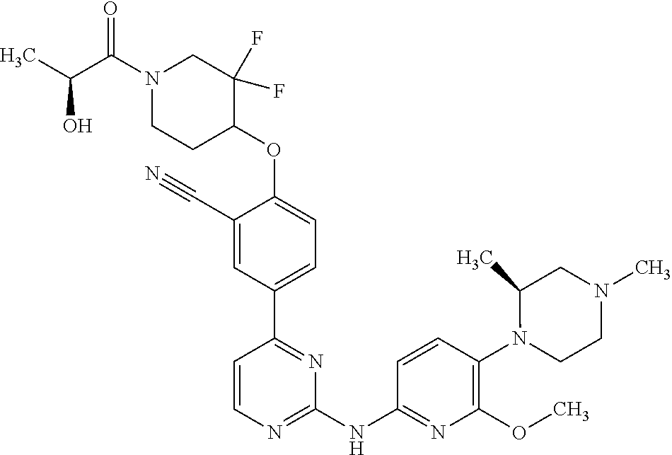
C1(C#N)=CC(C2=NC(NC3=NC(OC)=C(N4CCN(C)CC4C)C=C3)=NC=C2)=CC=C1OC1C(F)(F)CN(C(C(O)C)=O)CC1
